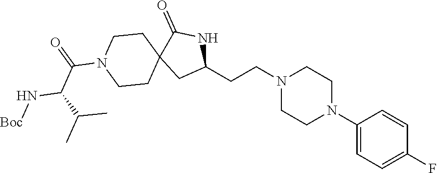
C1(N2CCN(CCC3NC(=O)C4(C3)CCN(C(C(N[Boc])C(C)C)=O)CC4)CC2)=CC=C(F)C=C1
